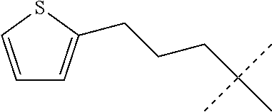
C(CC(C)(C)C)CC1=CC=CS1
